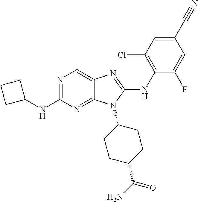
N1=C(NC2CCC2)N=C2C(=C1)N=C(NC1=C(Cl)C=C(C#N)C=C1F)N2C1CCC(C(N)=O)CC1
